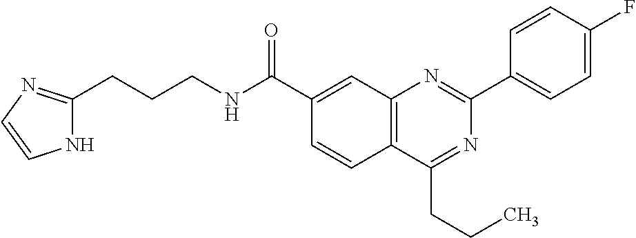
C1(C(NCCCC2=NC=CN2)=O)=CC2=C(C=C1)C(CCC)=NC(C1=CC=C(F)C=C1)=N2
